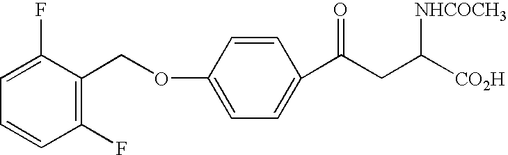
C1=C(F)C(COC2=CC=C(C(CC([CO2H])[NHCOCH3])=O)C=C2)=C(F)C=C1
